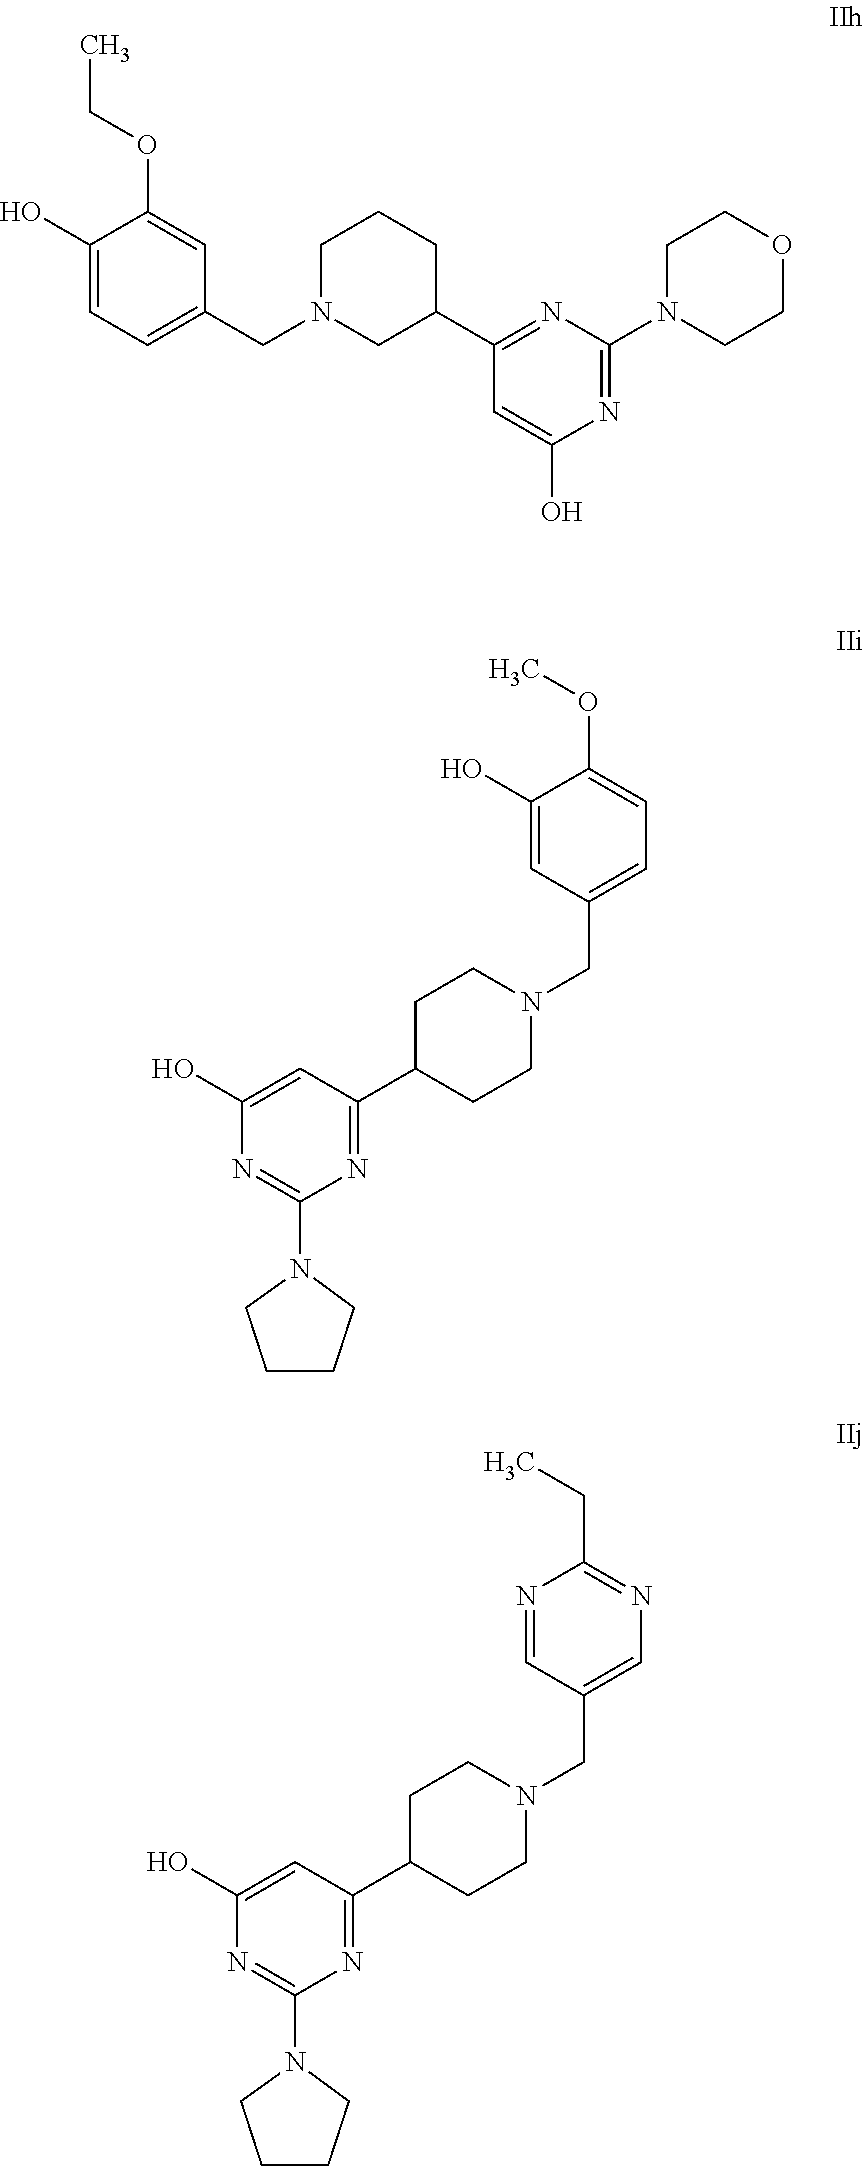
C1=C(O)N=C(N2CCOCC2)N=C1C1CN(CC2=CC=C(O)C(OCC)=C2)CCC1.C1C(C2=NC(N3CCCC3)=NC(O)=C2)CCN(CC2=CC=C(OC)C(O)=C2)C1.C1C(C2=NC(N3CCCC3)=NC(O)=C2)CCN(CC2=CN=C(CC)N=C2)C1
